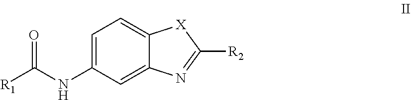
C1=C2C(=CC(NC(=O)[R1])=C1)N=C([R2])[X]2
